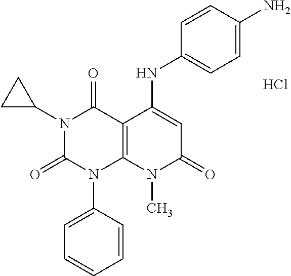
C1=CC(N2C3=C(C(=O)N(C4CC4)C2=O)C(NC2=CC=C(N)C=C2)=CC(=O)N3C)=CC=C1.Cl
